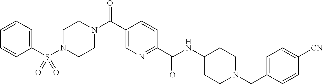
C1(CN2CCC(NC(C3=NC=C(C(N4CCN(S(C5=CC=CC=C5)(=O)=O)CC4)=O)C=C3)=O)CC2)=CC=C([CN])C=C1
